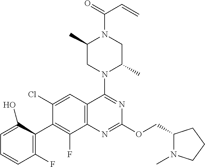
C1(C2=C(F)C=CC=C2O)=C(F)C2=C(C=C1Cl)C(N1C(C)CN(C(=O)C=C)C(C)C1)=NC(OCC1N(C)CCC1)=N2
